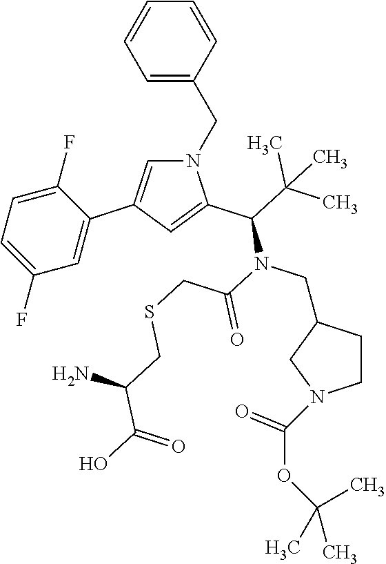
C1=CC(CN2C=C(C3=CC(F)=CC=C3F)C=C2C(C(C)(C)C)N(C(=O)CSCC(C(O)=O)N)CC2CCN(C(OC(C)(C)C)=O)C2)=CC=C1
